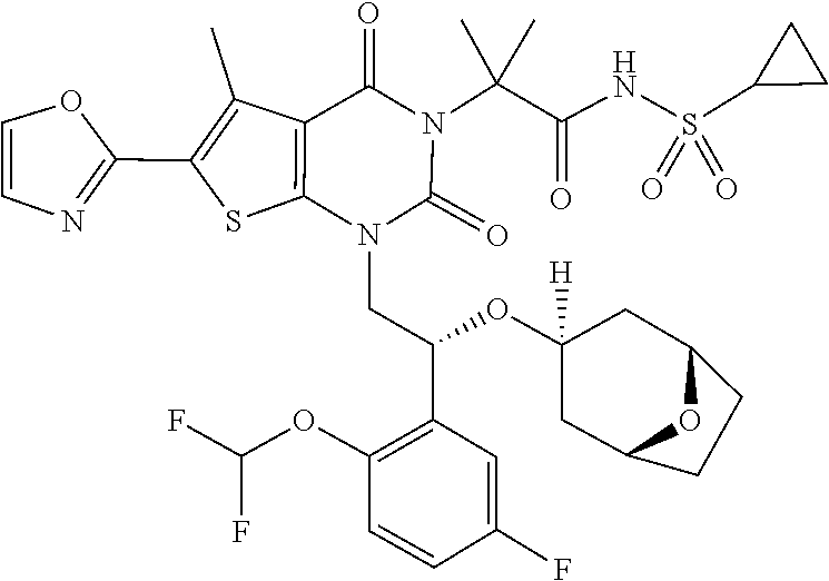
C1(OC(C2=C(OC(F)F)C=CC(F)=C2)CN2C(=O)N(C(C(NS(C3CC3)(=O)=O)=O)(C)C)C(=O)C3=C2SC(C2=NC=CO2)=C3C)([H])CC2CCC(C1)O2
